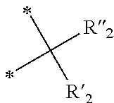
C([R2])([R2])(C)C
